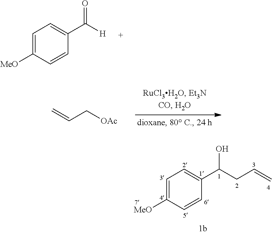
C1=C([MeO])C=CC(C([H])=O)=C1.C=CC[OAc].C1=C([MeO])C=CC(C(CC=C)O)=C1
